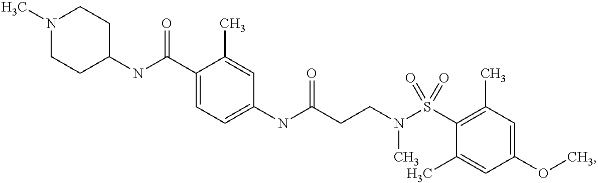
C1(NC(CCN(S(C2=C(C)C=C(OC)C=C2C)(=O)=O)C)=O)=CC=C(C(NC2CCN(C)CC2)=O)C(C)=C1
